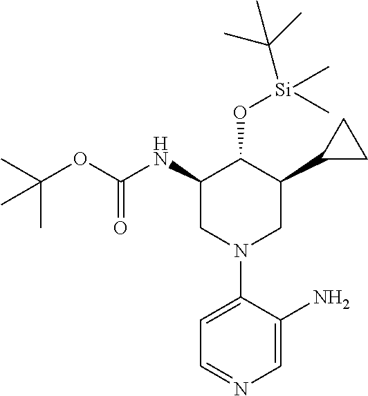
C1=C(N)C(N2CC(C3CC3)C(O[Si](C)(C)C(C)(C)C)C(NC(=O)OC(C)(C)C)C2)=CC=N1
